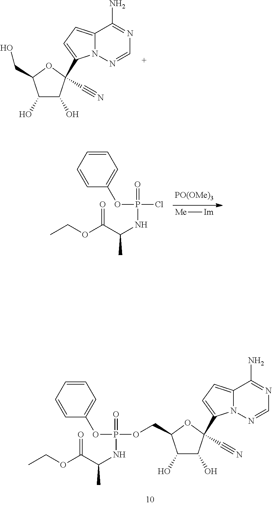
C12=CC=C(C3(C#N)C(O)C(O)C(CO)O3)N1N=CN=C2N.[PO(OMe)3].[Me][Im].C1=CC=CC(OP(=O)(NC(C(OCC)=O)C)Cl)=C1.C1=CC=CC(OP(=O)(NC(C(OCC)=O)C)OCC2C(O)C(O)C(C3=CC=C4N3N=CN=C4N)(C#N)O2)=C1
